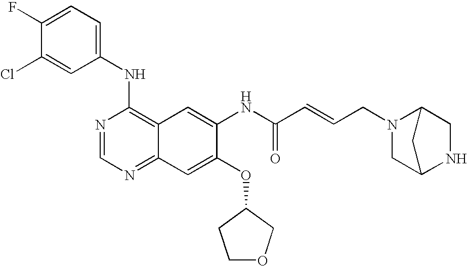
ClC1=CC(NC2=C3C(=NC=N2)C=C(OC2CCOC2)C(NC(C=CCN2CC4NCC2C4)=O)=C3)=CC=C1F
